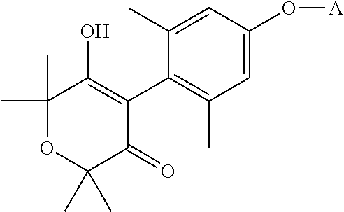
C1=C(O[A])C=C(C)C(C2=C(O)C(C)(C)OC(C)(C)C2=O)=C1C
